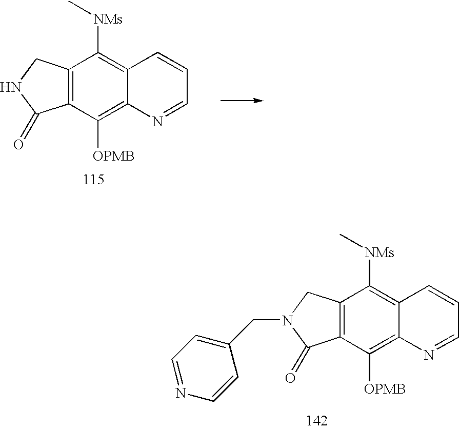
C12=C(C([OPMB])=C3C(=C1[NMs]C)C=CC=N3)C(=O)N(CC1=CC=NC=C1)C2.C12=C(C([OPMB])=C3C(=C1[NMs]C)C=CC=N3)C(=O)NC2
